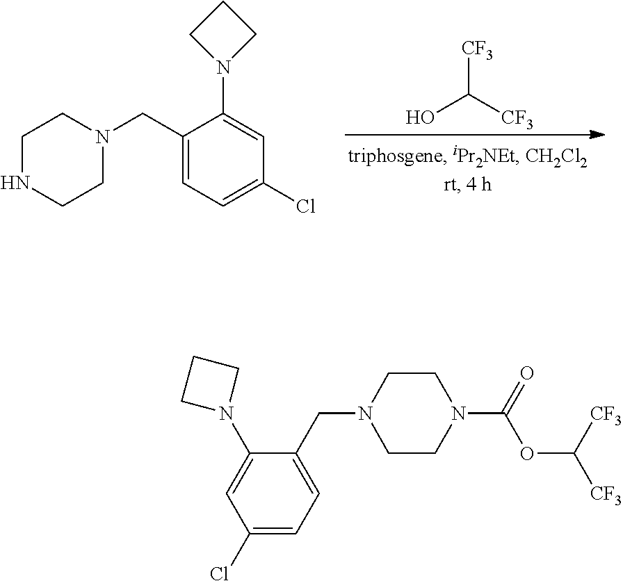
[CF3]C([CF3])O.C1=C(N2CCC2)C(CN2CCNCC2)=CC=C1Cl.C1(Cl)=CC=C(CN2CCN(C(OC([CF3])[CF3])=O)CC2)C(N2CCC2)=C1
